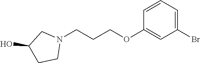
C1=CC=C(Br)C=C1OCCCN1CC(O)CC1
